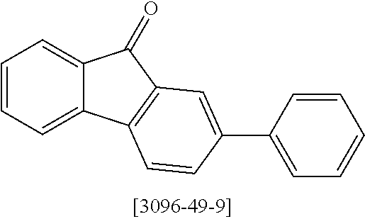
C1=CC=C2C(=C1)C(=O)C1=C2C=CC(C2=CC=CC=C2)=C1
